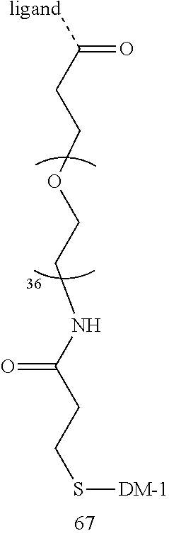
[ligand]C(CCOCCNC(CCS[DM-1])=O)=O
